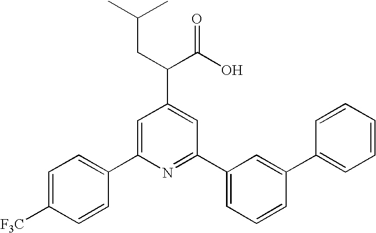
C1=C(C2=CC=C([F3C])C=C2)N=C(C2=CC=CC(C3=CC=CC=C3)=C2)C=C1C(CC(C)C)C(O)=O
